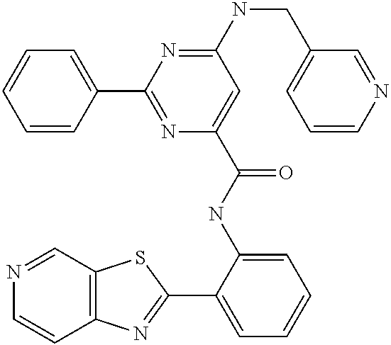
N1=CC2=C(C=C1)N=C(C1=CC=CC=C1NC(=O)C1=CC(NCC3=CC=CN=C3)=NC(C3=CC=CC=C3)=N1)S2
